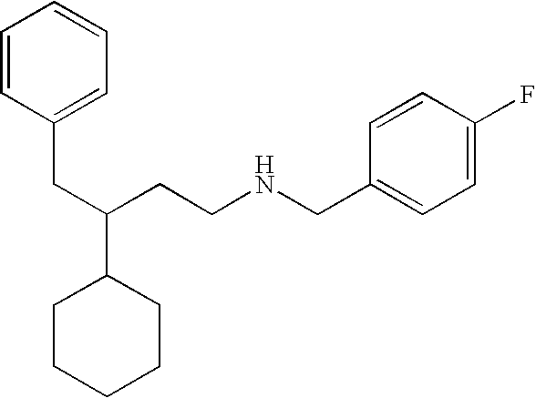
C1CCCCC1C(CCNCC1=CC=C(F)C=C1)CC1=CC=CC=C1
